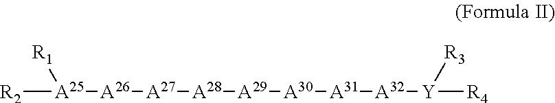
[A25]([A26][A27][A28][A29][A30][A31][A32][Y]([R4])[R3])([R1])[R2]
